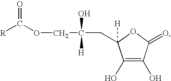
O(CC(O)([H])CC1([H])C(O)=C(O)C(=O)O1)C([R])=O
